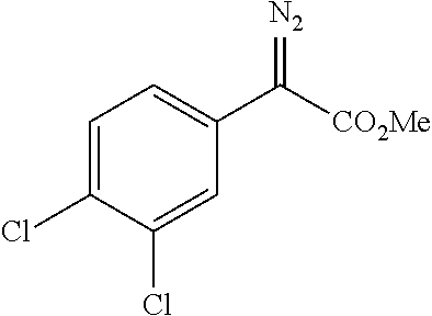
C1=C(Cl)C(Cl)=CC(C([CO2Me])=[N2])=C1
